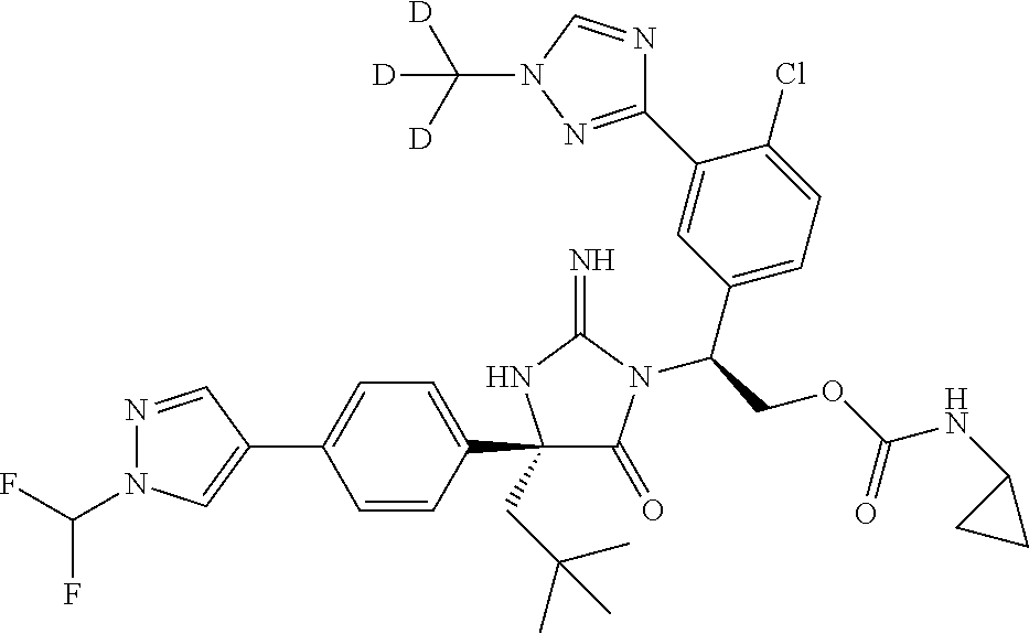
N1=CC(C2=CC=C(C3(CC(C)(C)C)C(=O)N(C(COC(NC4CC4)=O)C4=CC=C(Cl)C(C5=NN(C([D])([D])[D])C=N5)=C4)C(=N)N3)C=C2)=CN1C(F)F
